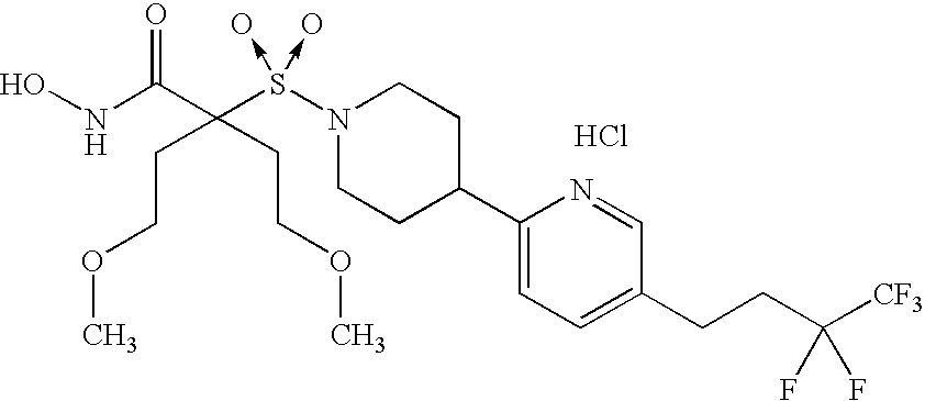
ONC(=O)C(S(N1CCC(C2=CC=C(CCC([CF3])(F)F)C=N2)CC1)(->O)->O)(CCOC)CCOC.Cl
